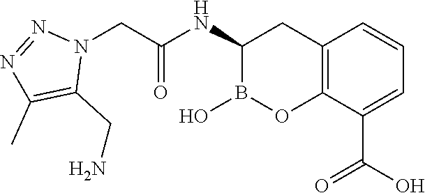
C12=C(C(C(O)=O)=CC=C1)OB(O)C(NC(=O)CN1N=NC(C)=C1CN)C2
